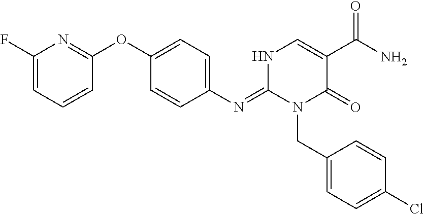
C1(N=C2NC=C(C(N)=O)C(=O)N2CC2=CC=C(Cl)C=C2)=CC=C(OC2=NC(F)=CC=C2)C=C1
